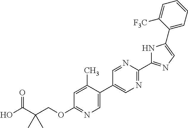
OC(C(COC1=NC=C(C2=CN=C(C3=NC=C(C4=CC=CC=C4[F3C])N3)N=C2)C(C)=C1)(C)C)=O
